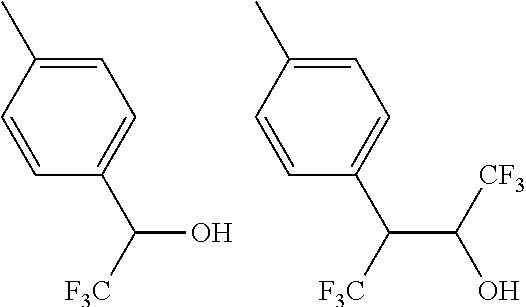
C1=C(C)C=CC(C([F3C])O)=C1.C1=C(C)C=CC(C([F3C])C([CF3])O)=C1
